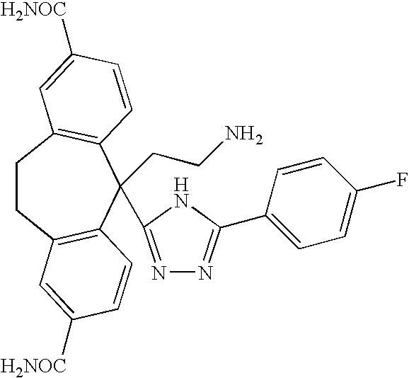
C1CC2=C(C=CC([H2NOC])=C2)C(CCN)(C2=NN=C(C3=CC=C(F)C=C3)N2)C2=C1C=C([H2NOC])C=C2
